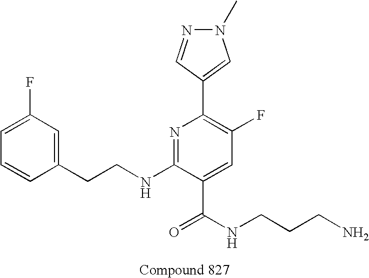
C1=CC(CCNC2=NC(C3=CN(C)N=C3)=C(F)C=C2C(NCCCN)=O)=CC(F)=C1
